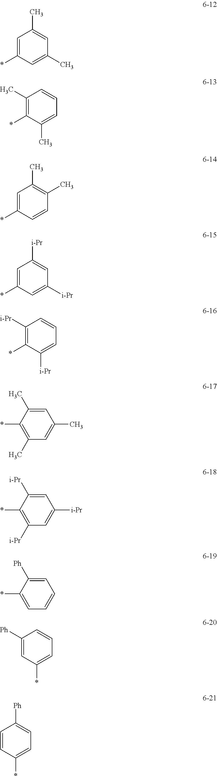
C1=C(*)C=C(C)C=C1C.C1(C)=C(*)C(C)=CC=C1.C1=C(*)C=CC(C)=C1C.C1=C(*)C=C([i-Pr])C=C1[i-Pr].C1([i-Pr])=C(*)C([i-Pr])=CC=C1.C1(C)=CC(C)=CC(C)=C1*.C1([i-Pr])=CC([i-Pr])=CC([i-Pr])=C1*.C1([Ph])=CC=CC=C1*.C1=C([Ph])C=CC=C1*.C1=CC([Ph])=CC=C1*
